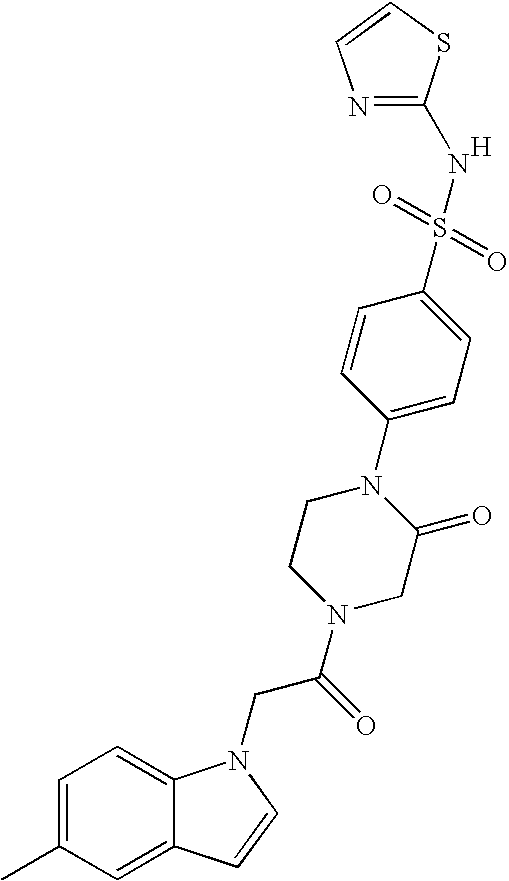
C1=C(C)C=C2C(=C1)N(CC(N1CC(=O)N(C3=CC=C(S(=O)(=O)NC4=NC=CS4)C=C3)CC1)=O)C=C2.[H]
